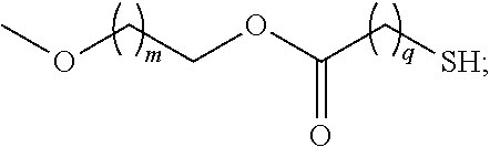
C(OC(C[SH])=O)COC
